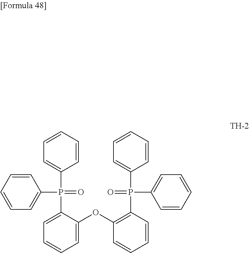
C1=CC=CC=C1P(=O)(C1=CC=CC=C1)C1=CC=CC=C1OC1=C(P(=O)(C2=CC=CC=C2)C2=CC=CC=C2)C=CC=C1
